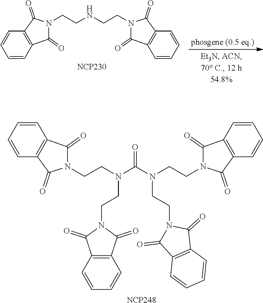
C(CNCCN1C(=O)C2=C(C1=O)C=CC=C2)N1C(=O)C2=C(C1=O)C=CC=C2.[NCP230].[NCP248].C(CN(CCN1C(=O)C2=C(C1=O)C=CC=C2)C(=O)N(CCN1C(=O)C2=C(C1=O)C=CC=C2)CCN1C(=O)C2=C(C1=O)C=CC=C2)N1C(=O)C2=C(C1=O)C=CC=C2
